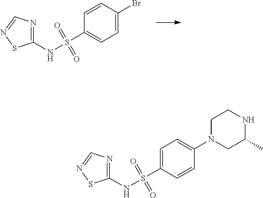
N1C(C)CN(C2=CC=C(S(=O)(NC3=NC=NS3)=O)C=C2)CC1.BrC1=CC=C(S(=O)(NC2=NC=NS2)=O)C=C1
